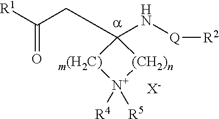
O=C([R1])CC1(N[Q][R2])[m(H2C)][N+]([R4])([R5])[(CH2)n]1.[X-]
